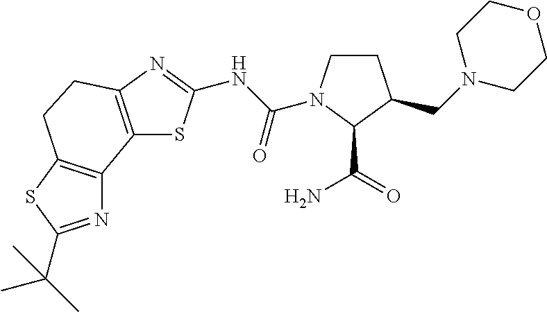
C1CN(C(NC2=NC3=C(S2)C2=C(CC3)SC(C(C)(C)C)=N2)=O)C(C(=O)N)C1CN1CCOCC1
